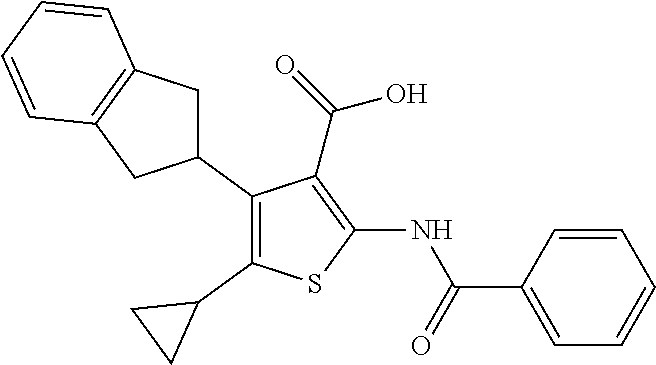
C1(C2CC3=C(C2)C=CC=C3)=C(C2CC2)SC(NC(C2=CC=CC=C2)=O)=C1C(=O)O
